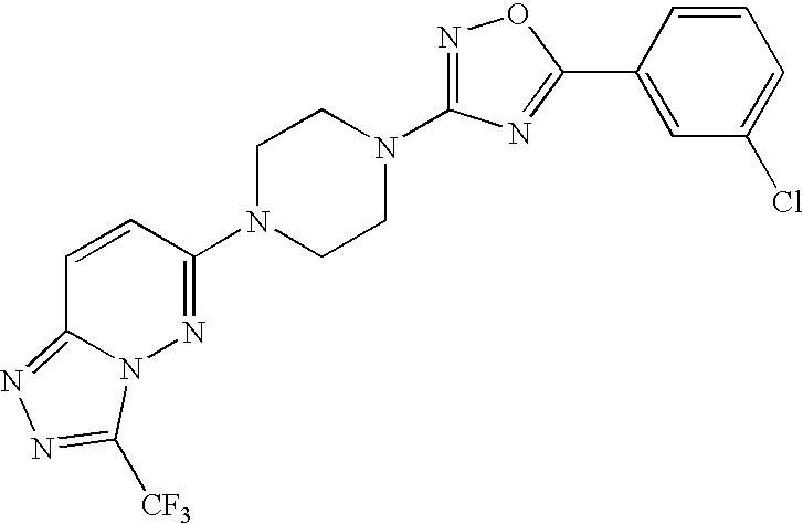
C1=CC(N2CCN(C3=NOC(C4=CC(Cl)=CC=C4)=N3)CC2)=NN2C1=NN=C2[CF3]
